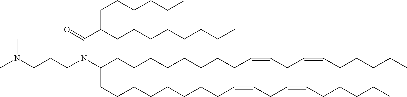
CN(C)CCCN(C(C(CCCCCCCC)CCCCCC)=O)C(CCCCCCCCC=CCC=CCCCCC)CCCCCCCCC=CCC=CCCCCC
